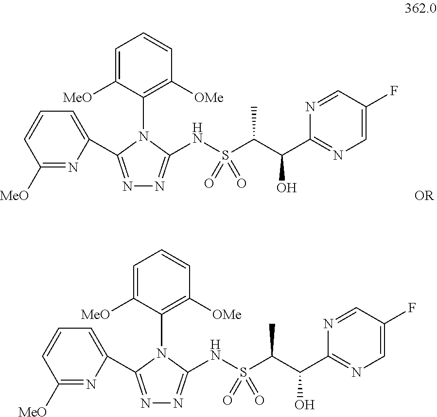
C1([MeO])=NC(C2=NN=C(NS(C(C(C3=NC=C(F)C=N3)O)C)(=O)=O)N2C2=C([OMe])C=CC=C2[MeO])=CC=C1.C1([MeO])=NC(C2=NN=C(NS(C(C(C3=NC=C(F)C=N3)O)C)(=O)=O)N2C2=C([OMe])C=CC=C2[MeO])=CC=C1.[OR]
